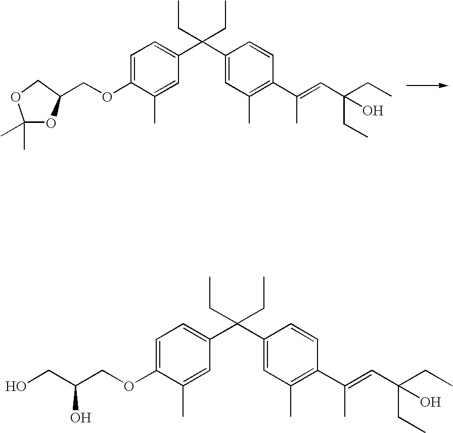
C1=C(OCC2OC(C)(C)OC2)C(C)=CC(C(C2=CC(C)=C(C(=CC(O)(CC)CC)C)C=C2)(CC)CC)=C1.C1=C(OCC(CO)O)C(C)=CC(C(C2=CC(C)=C(C(=CC(O)(CC)CC)C)C=C2)(CC)CC)=C1
